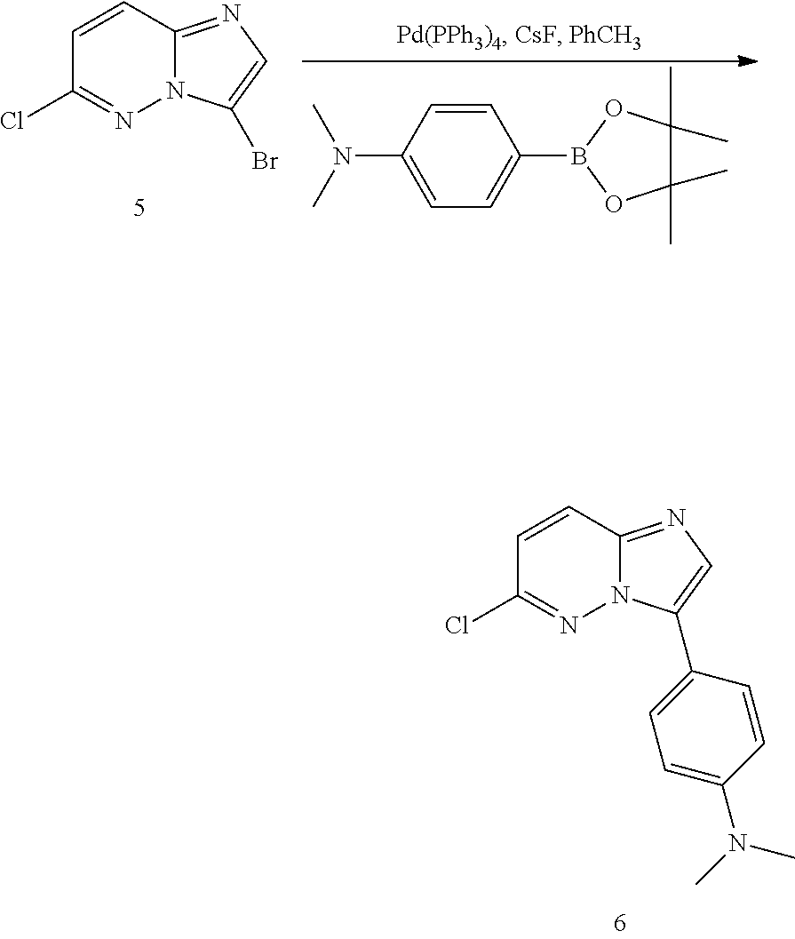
C1=CC2=NC=C(C3=CC=C(N(C)C)C=C3)N2N=C1Cl.C1=CC2=NC=C(Br)N2N=C1Cl.C1=CC(N(C)C)=CC=C1B1OC(C)(C)C(C)(C)O1
